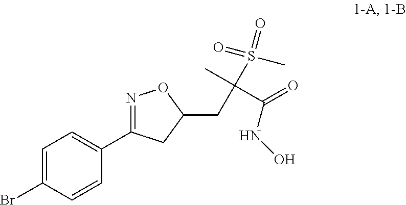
C1=C(Br)C=CC(C2=NOC(CC(S(=O)(=O)C)(C)C(=O)NO)C2)=C1
